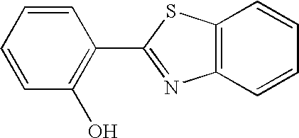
C1(C2=NC3=C(S2)C=CC=C3)=C(O)C=CC=C1
